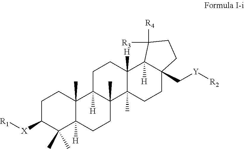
C1C([X][R1])C(C)(C)C2([H])C(C)(C1)C1([H])C(C)(CC2)C2(C)C([H])(CC1)C1([H])C([R3])([R4])CCC1(C[Y][R2])CC2
